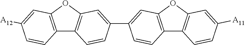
C12=C(OC3=C1C=CC(C1=CC4=C(C5=C(O4)C=C([A11])C=C5)C=C1)=C3)C=C([A12])C=C2
